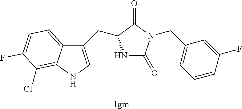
[1gm].N1C(=O)N(CC2=CC=CC(F)=C2)C(=O)C1CC1=CNC2=C(Cl)C(F)=CC=C12
